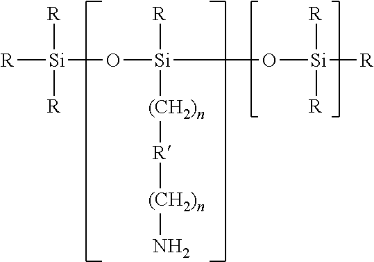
[R][Si]([R])([R])O[Si](O[Si]([R])([R])[R])([R])[(CH2)n][R][(CH2)n]N
